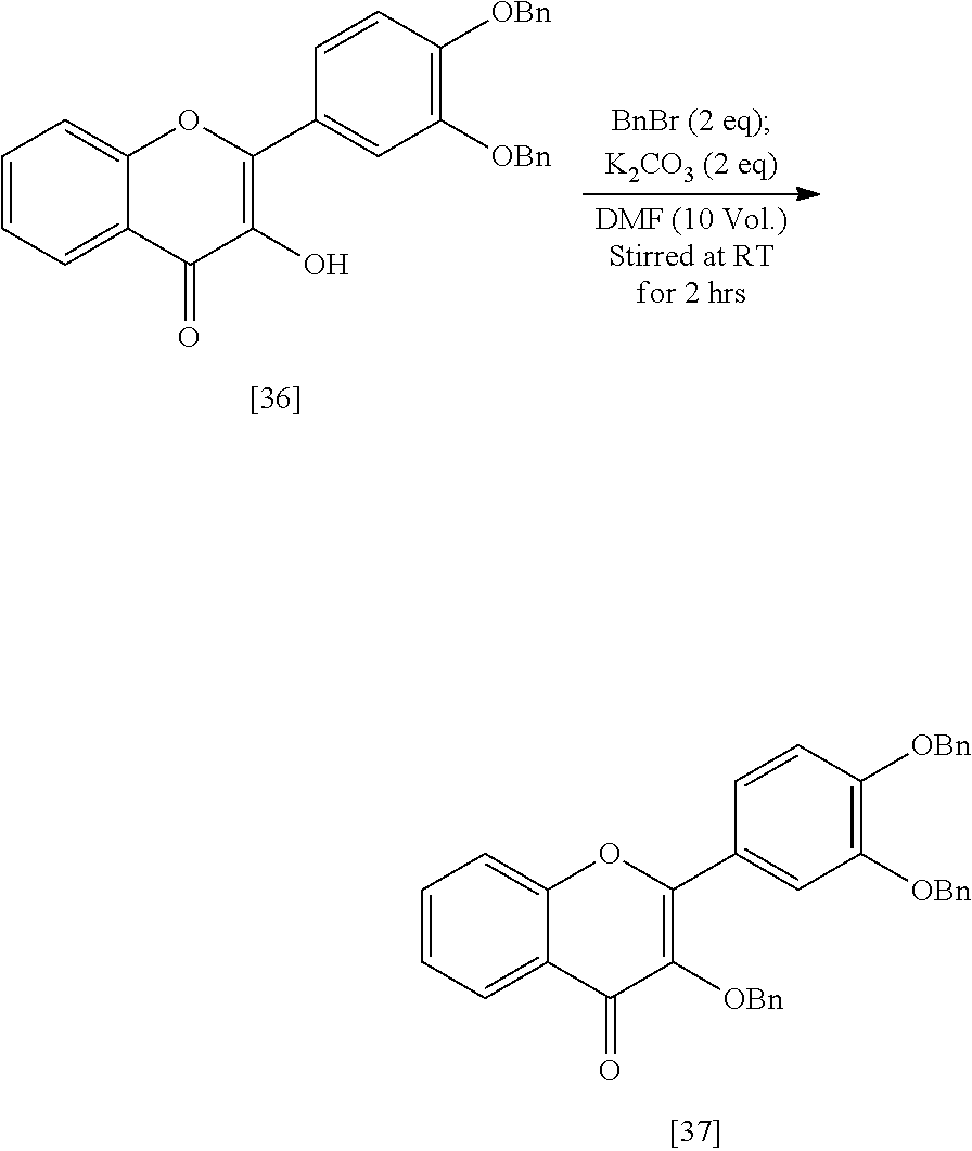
C1=CC=C2C(=C1)OC(C1=CC([OBn])=C([OBn])C=C1)=C(O)C2=O.C1=CC=C2C(=C1)OC(C1=CC([OBn])=C([OBn])C=C1)=C([OBn])C2=O
